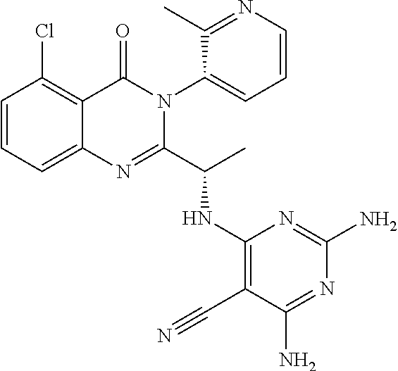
C1=CC=C2C(=C1Cl)C(=O)N(C1=CC=CN=C1C)C(C(C)NC1=C(C#N)C(N)=NC(N)=N1)=N2
